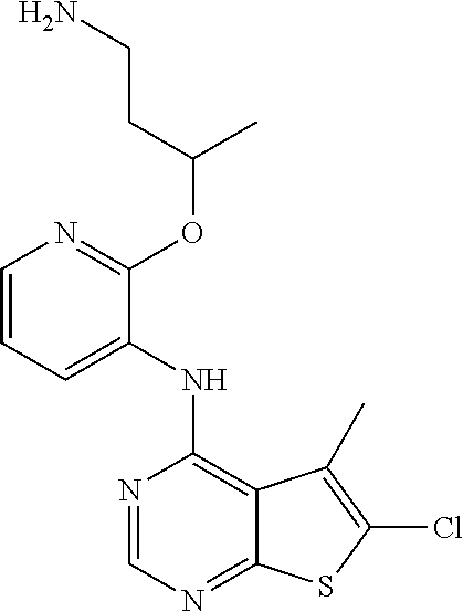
C1(NC2=C3C(=NC=N2)SC(Cl)=C3C)=CC=CN=C1OC(C)CCN
